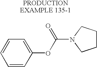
C1=CC=C(OC(N2CCCC2)=O)C=C1
